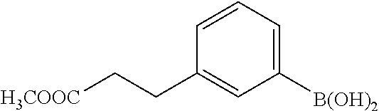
C1([B(OH)2])=CC=CC(CC[H3COOC])=C1
